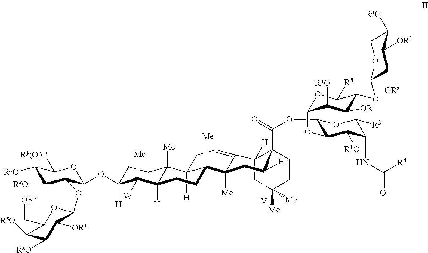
C1C2([H])C3=CCC4([H])C5([Me])C([H])(C([Me])([W])C([H])(OC6C(OC7OC(C[ORx])C([RxO])C([RxO])C7[ORx])C([RsO])C([RxO])C([Ry(O)C])O6)CC5)CCC4([Me])C3([Me])CC([H])([V])C2(C(OC2C(OC3OC([R5])C(OC4C([ORx])C([OR1])C([RxO])CO4)C([OR1])C3[RxO])C([R1O])C(NC([R4])=O)C([R3])O2)=O)CCC1([Me])[Me]
